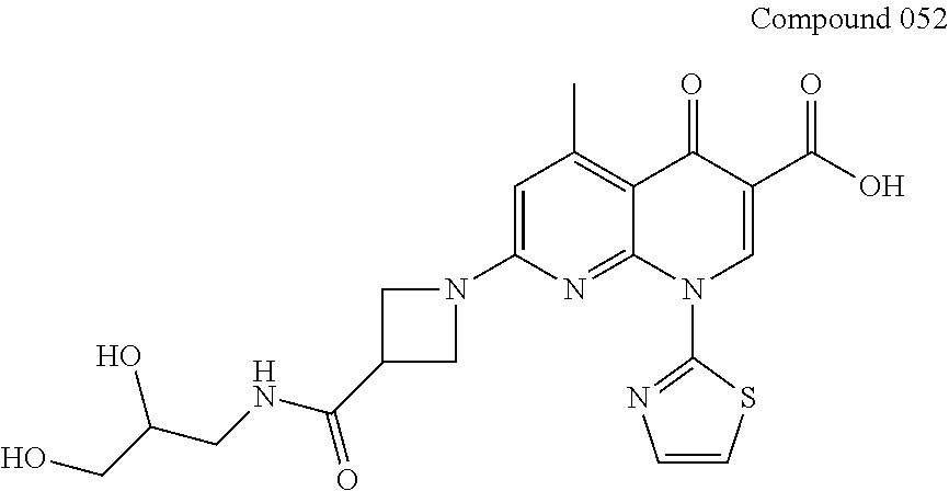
C1=C(N2CC(C(NCC(CO)O)=O)C2)N=C2C(=C1C)C(=O)C(C(O)=O)=CN2C1=NC=CS1
